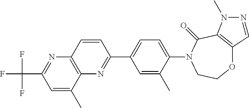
O1C2=C(C(=O)N(C3=CC=C(C4=NC5=C(N=C(C(F)(F)F)C=C5C)C=C4)C=C3C)CC1)N(C)N=C2
